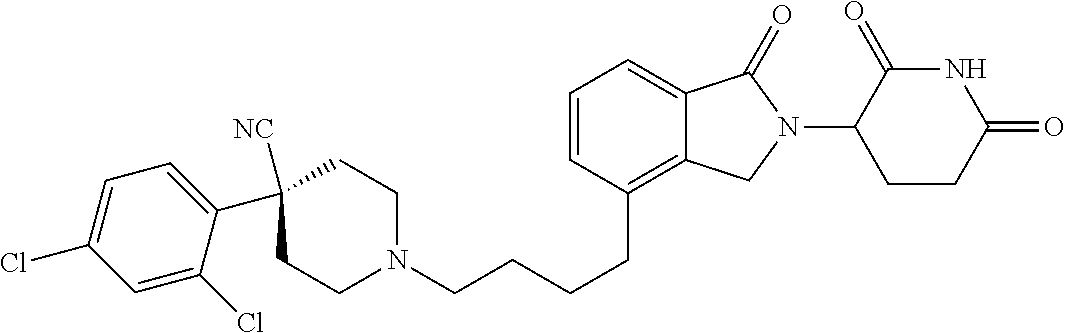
C1N(CCCCC2=C3C(=CC=C2)C(=O)N(C2C(=O)NC(=O)CC2)C3)CCC(C2=CC=C(Cl)C=C2Cl)([NC])C1
